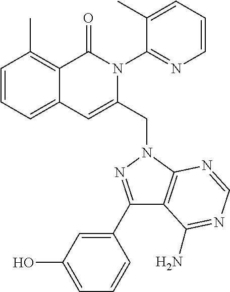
C1=CC=C2C(=C1C)C(=O)N(C1=NC=CC=C1C)C(CN1C3=C(C(C4=CC(O)=CC=C4)=N1)C(N)=NC=N3)=C2
